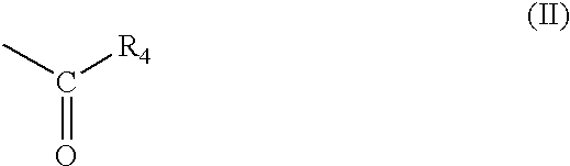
CC([R4])=O
